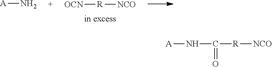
[OCN][R][NCO].[A]N.C([R][NCO])(=O)N[A]
